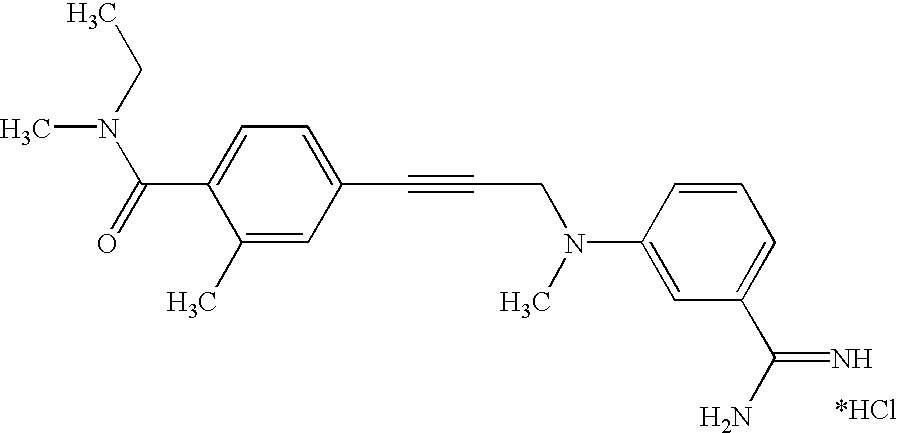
CCN(C)C(=O)C1=CC=C(C#CCN(C)C2=CC(C(N)=N)=CC=C2)C=C1C
